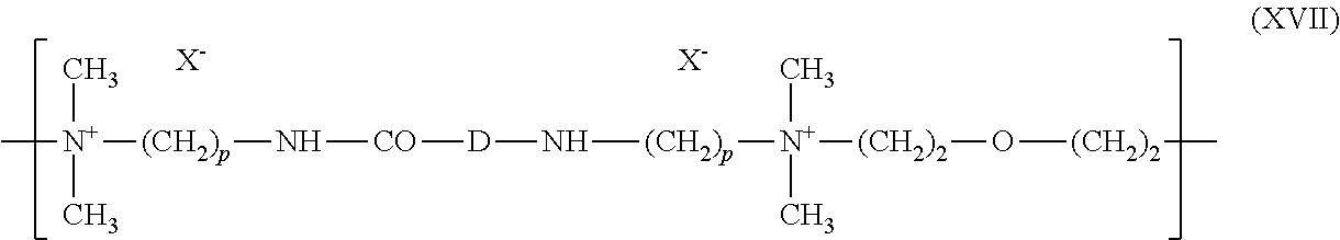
C[N+](C)(C)[(CH2)p]N[CO][D]N[(CH2)p][N+]([(CH2)2]O[(CH2)2]C)(C)C.[X-].[X-]
